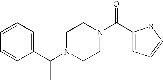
C1=CC=CC=C1C(N1CCN(C(=O)C2=CC=CS2)CC1)C
